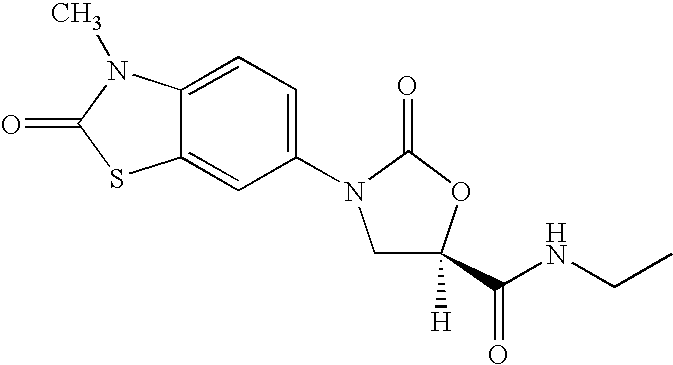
C12=CC(N3CC(C(NCC)=O)([H])OC3=O)=CC=C1N(C)C(=O)S2
